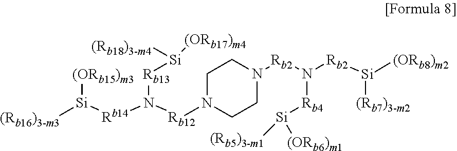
[(Rb16)3-m3][Si]([Rb14]N([Rb12]N1CCN([Rb2]N([Rb2][Si]([(ORb8)m2])[(Rb7)3-m2])[Rb4][Si]([(Rb5)3-m1])[(ORb6)m1])CC1)[Rb13][Si]([(ORb17)m4])[(Rb18)3-m4])[(ORb15)m3]
